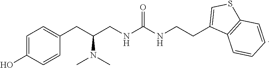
C1=C(O)C=CC(CC(N(C)C)CNC(NCCC2=CSC3=C2C=CC=C3)=O)=C1
